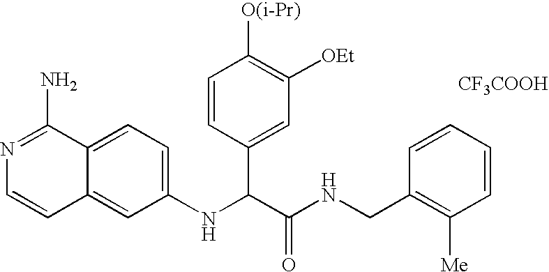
C1(NC(C(NCC2=C([Me])C=CC=C2)=O)C2=CC([OEt])=C([O(i-Pr)])C=C2)=CC=C2C(=C1)C=CN=C2N.[CF3COOH]
